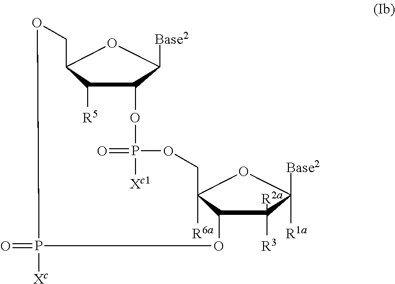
O1P([Xc1])(=O)OCC2([R6a])C(C([R3])([R2a])C([Base2])([R1a])O2)OP([Xc])(=O)OCC2C([R5])C1C([Base2])O2
